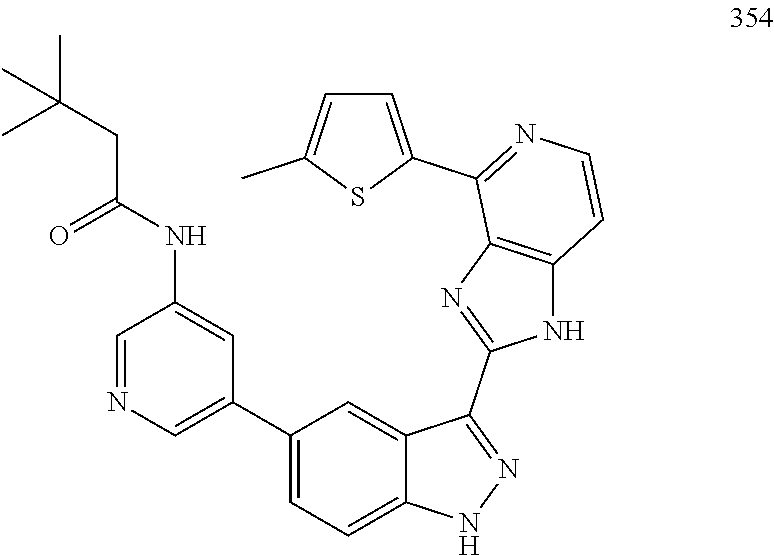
C1=NC=C(C2=CC=C3C(=C2)C(C2=NC4=C(N2)C=CN=C4C2=CC=C(C)S2)=NN3)C=C1NC(=O)CC(C)(C)C
